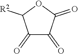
C1([R2])C(=O)C(=O)C(=O)O1
